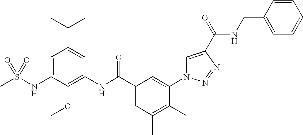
CS(NC1=CC(C(C)(C)C)=CC(NC(C2=CC(C)=C(C)C(N3C=C(C(=O)NCC4=CC=CC=C4)N=N3)=C2)=O)=C1OC)(=O)=O
